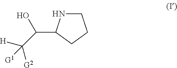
C1NC(C(O)C([G2])([H])[G1])CC1
